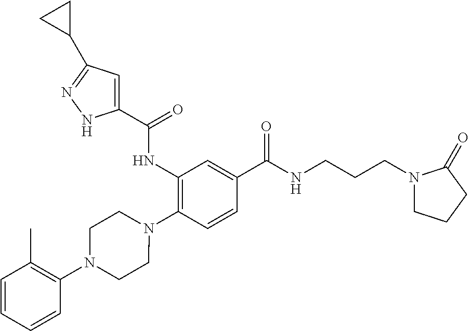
C1(NC(=O)C2=CC(C3CC3)=NN2)=C(N2CCN(C3=C(C)C=CC=C3)CC2)C=CC(C(NCCCN2CCCC2=O)=O)=C1
